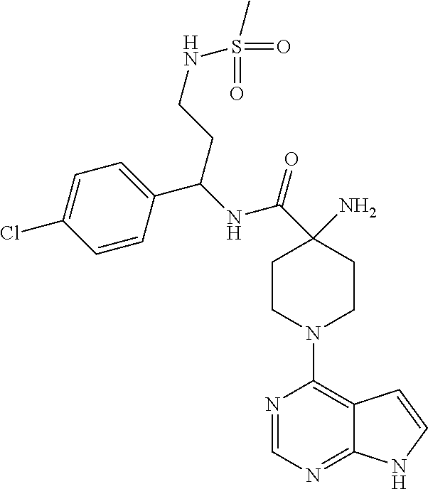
C1(N)(C(NC(CCNS(=O)(=O)C)C2=CC=C(Cl)C=C2)=O)CCN(C2=C3C(=NC=N2)NC=C3)CC1
